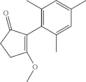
C1(C)=C(C2=C(OC)CCC2=O)C(C)=CC(C)=C1
